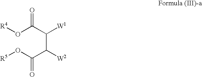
C(C(C(=O)O[R4])[W1])(C(=O)O[R5])[W2]
